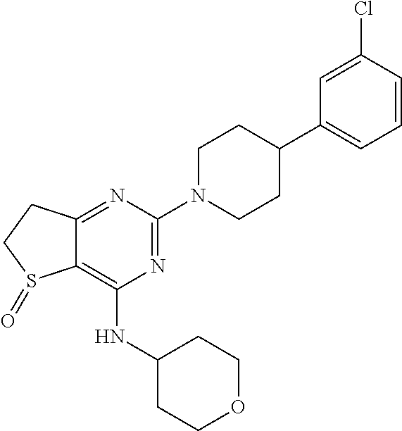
C1CN(C2=NC(NC3CCOCC3)=C3C(=N2)CCS3=O)CCC1C1=CC=CC(Cl)=C1
